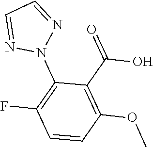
N1(C2=C(F)C=CC(OC)=C2C(=O)O)N=CC=N1
